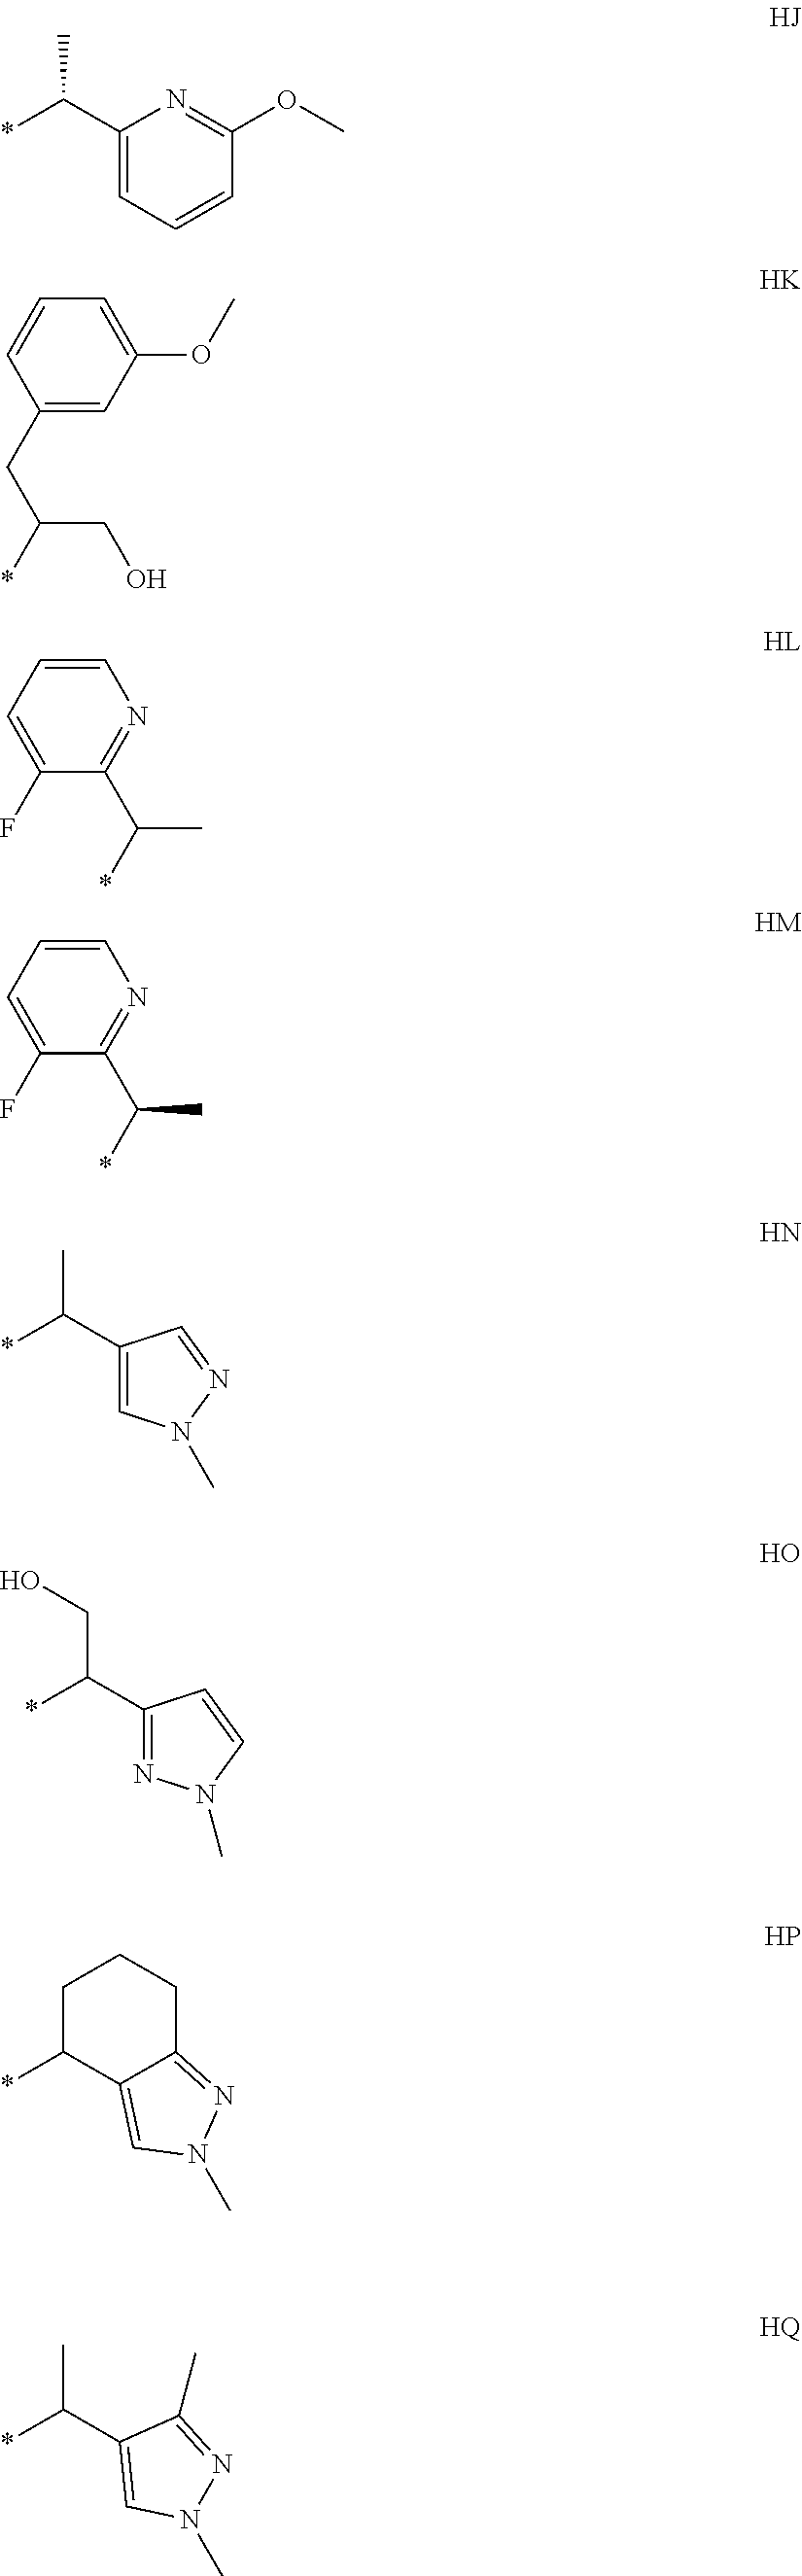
C1(C(*)C)=CC=CC(OC)=N1.C1(C(*)C)=CN(C)N=C1.C1(C(*)CO)=NN(C)C=C1.C1(*)C2=CN(C)N=C2CCC1.C1(C(*)C)=CN(C)N=C1C.C1=CC(CC(CO)*)=CC(OC)=C1.C1=CN=C(C(C)*)C(F)=C1.C1=CN=C(C(C)*)C(F)=C1
